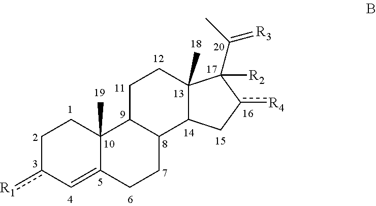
C1c([R1])C=C2C(C)(C1)C1C(CC2)C2C(C)(CC1)C(C(C)=[R3])([R2])c([R4])C2
